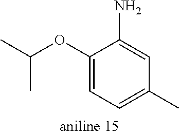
C1(OC(C)C)=CC=C(C)C=C1N
